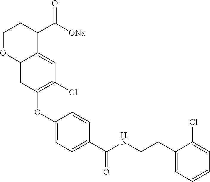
C1(OC2=C(Cl)C=C3C(=C2)OCCC3C([ONa])=O)=CC=C(C(NCCC2=CC=CC=C2Cl)=O)C=C1
